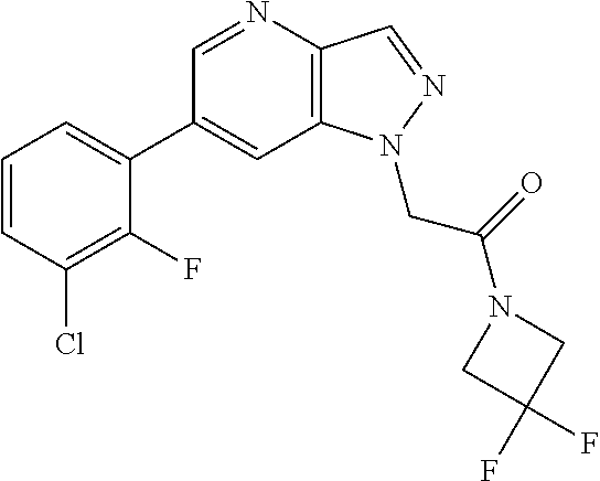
C1(C2=CC=CC(Cl)=C2F)=CC2=C(C=NN2CC(=O)N2CC(F)(F)C2)N=C1
